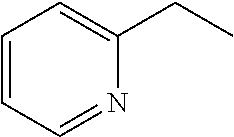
C1=CC=NC(CC)=C1
